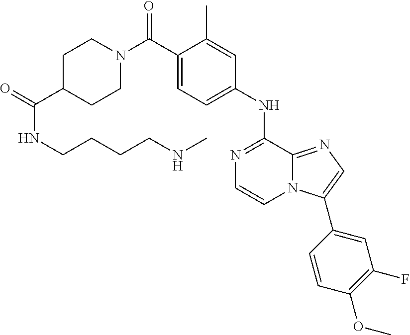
C1(NC2=NC=CN3C2=NC=C3C2=CC(F)=C(OC)C=C2)=CC=C(C(N2CCC(C(=O)NCCCCNC)CC2)=O)C(C)=C1
